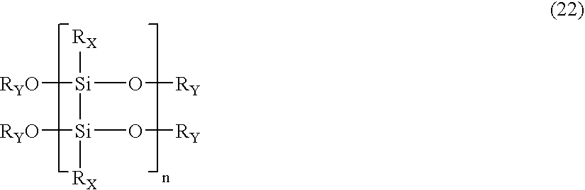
[RYO][Si]([Si]([RYO])([RX])O[RY])(O[RY])[RX]
